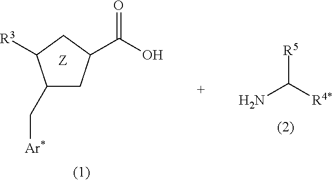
C1(C[Ar*])CC(C(O)=O)CC1[R3].NC([R4*])[R5]
